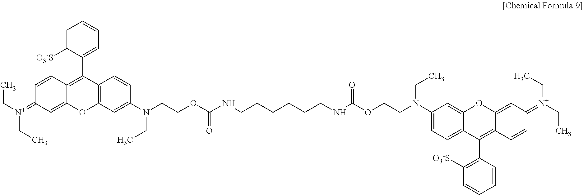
C1=C([O3-S])C(C2=C3C(=CC(=[N+](CC)CC)C=C3)OC3=C2C=CC(N(CCOC(NCCCCCCNC(OCCN(CC)C2=CC=C4C(C5=C([O3-S])C=CC=C5)=C5C(=CC(=[N+](CC)CC)C=C5)OC4=C2)=O)=O)CC)=C3)=CC=C1
